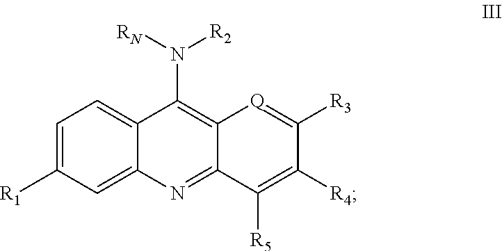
C1=C([R1])C=C2C(=C1)C(N([RN])[R2])=C1C(=N2)C([R5])=C([R4])C([R3])=[Q]1
